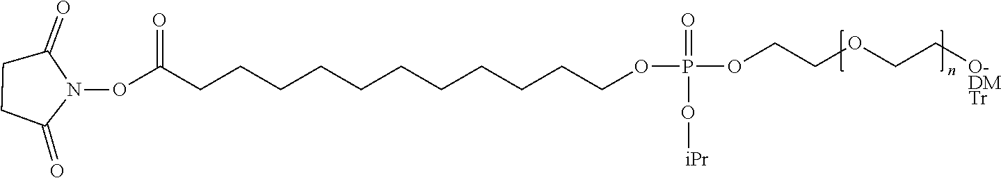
O(C(CCCCCCCCCCCOP(=O)(O[iPr])OCCOCC[O-DMTr])=O)N1C(=O)CCC1=O
